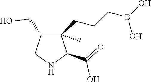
C1(C)(CCCB(O)O)C(CO)CNC1C(=O)O
